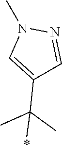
C1(C(C)(C)*)=CN(C)N=C1
